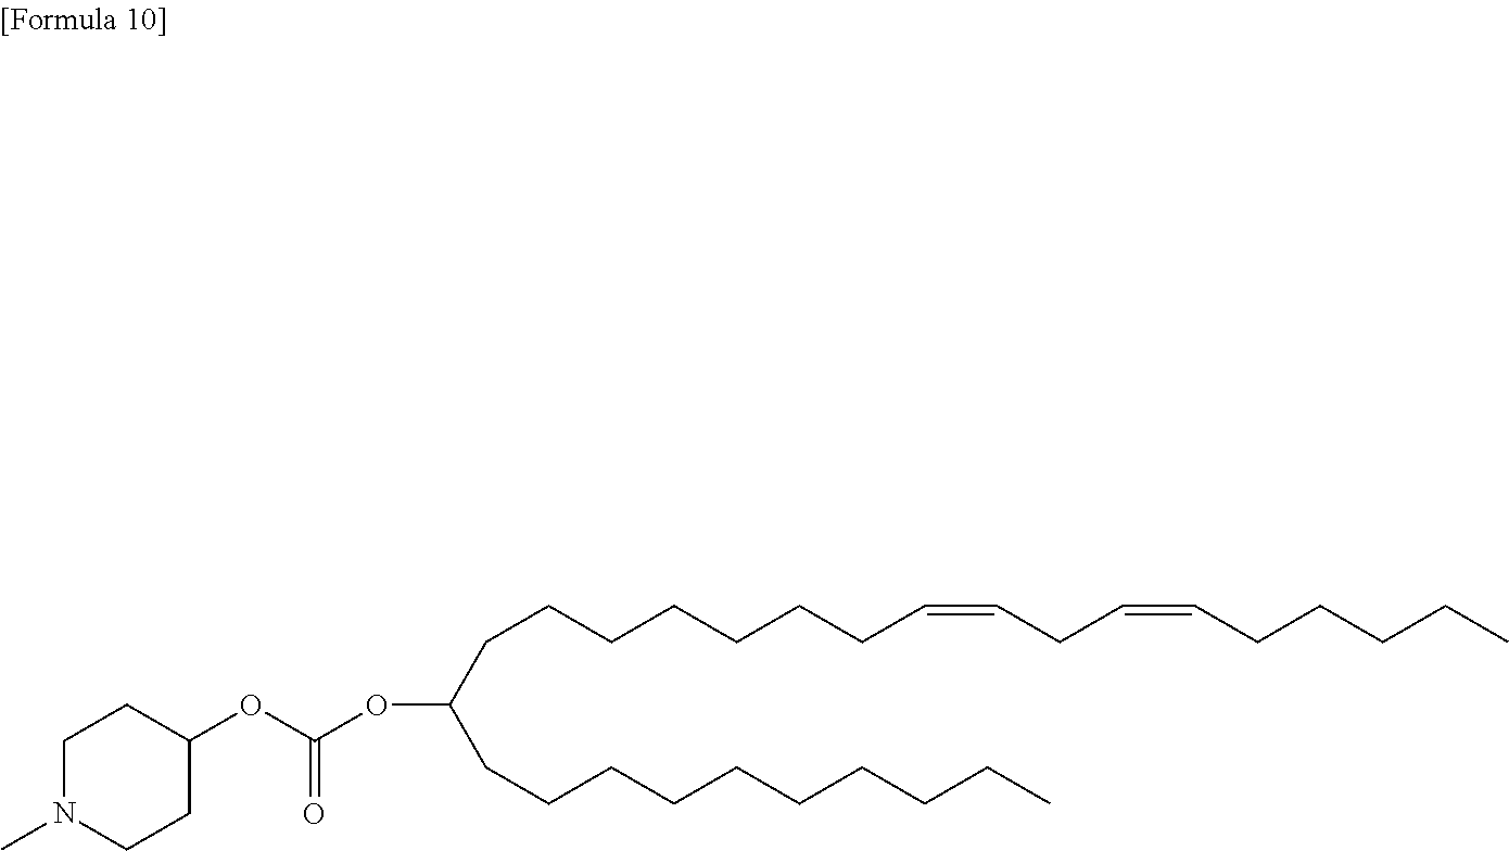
C1(OC(OC(CCCCCCCC=CCC=CCCCCC)CCCCCCCCCC)=O)CCN(C)CC1
